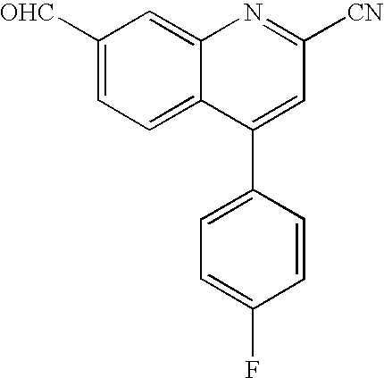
[OHC]C1=CC=C2C(=C1)N=C([CN])C=C2C1=CC=C(F)C=C1
